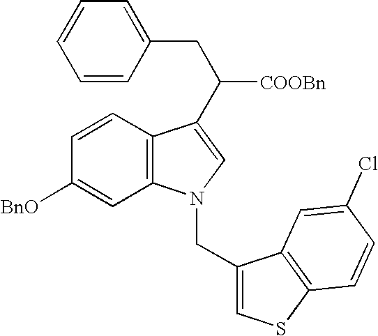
C1([BnO])=CC2=C(C=C1)C(C([COOBn])CC1=CC=CC=C1)=CN2CC1=CSC2=C1C=C(Cl)C=C2
